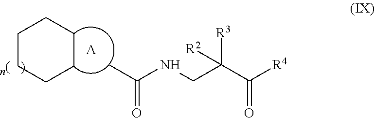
C1CCCCC1.[A].C(=O)(C)NCC(C([R4])=O)([R3])[R2]
